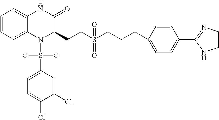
C1=CC=C2C(=C1)NC(=O)C(CCS(CCCC1=CC=C(C3=NCCN3)C=C1)(=O)=O)N2S(=O)(=O)C1=CC=C(Cl)C(Cl)=C1
